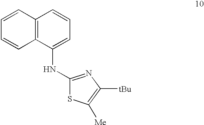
C1=CC2=C(C=C1)C(NC1=NC([tBu])=C([Me])S1)=CC=C2
